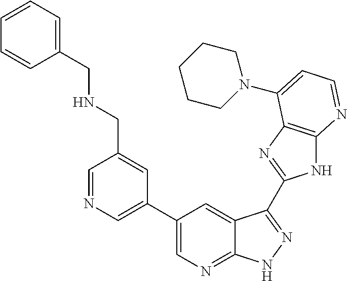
C1=NC=C(C2=CN=C3C(=C2)C(C2=NC4=C(N2)N=CC=C4N2CCCCC2)=NN3)C=C1CNCC1=CC=CC=C1
